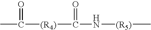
CC(=O)[(R4)]C(N[(R5)]C)=O
